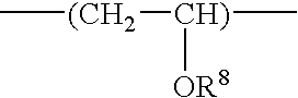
C[(CH2][CH)](C)[OR8]
